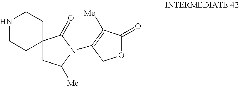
N1CCC2(CC1)CC([Me])N(C1=C([Me])C(=O)OC1)C2=O
